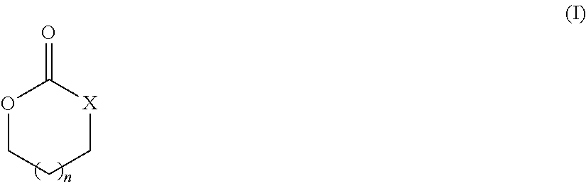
O1CCC[X]C1=O
